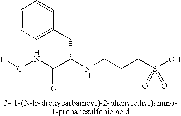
C1=CC=C(CC(NCCCS(O)(=O)=O)C(NO[H])=O)C=C1
